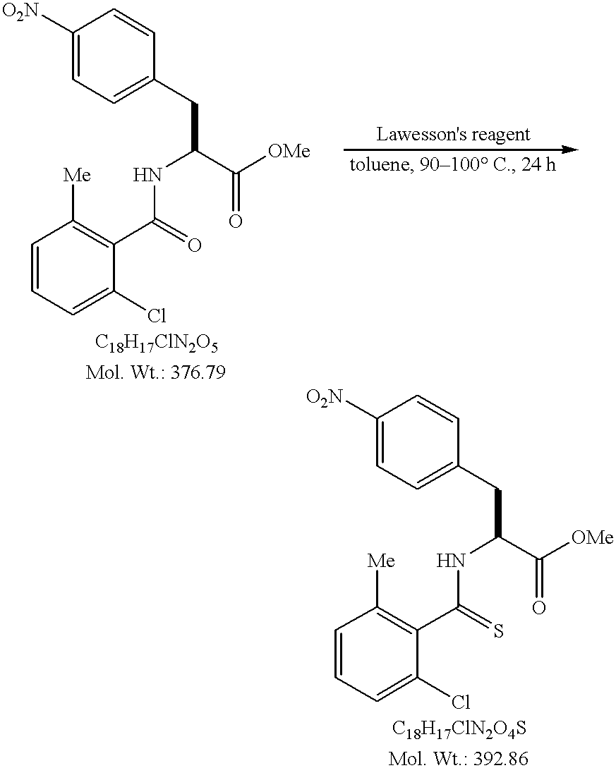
[O2N]C1=CC=C(CC(NC(=O)C2=C([Me])C=CC=C2Cl)C([OMe])=O)C=C1.[O2N]C1=CC=C(CC(NC(=S)C2=C([Me])C=CC=C2Cl)C([OMe])=O)C=C1
